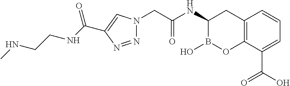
C12=C(C(C(O)=O)=CC=C1)OB(O)C(NC(CN1N=NC(C(NCCNC)=O)=C1)=O)C2
